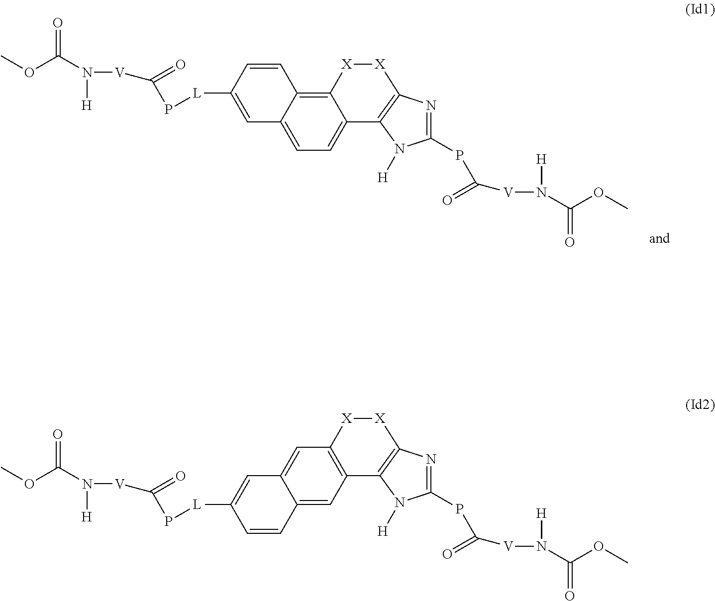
C12=C3C(=CC=C1C1=C([X][X]2)N=C(PC(=O)[V]N([H])C(OC)=O)N1[H])C=C([L]PC([V]N([H])C(OC)=O)=O)C=C3.C12=CC3=C([X][X]C4=C3N([H])C(PC(=O)[V]N([H])C(OC)=O)=N4)C=C1C=C([L]PC([V]N([H])C(OC)=O)=O)C=C2
